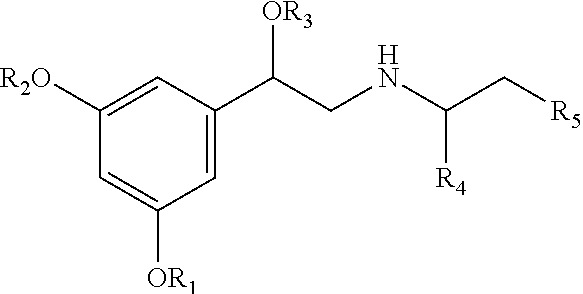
C1=C([OR1])C=C(C(CNC(C[R5])[R4])[OR3])C=C1[R2O]
